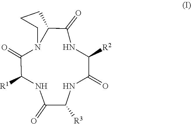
C1(=O)C([R1])NC(=O)C([R3])NC(=O)C([R2])NC(=O)C2N1CCC2
